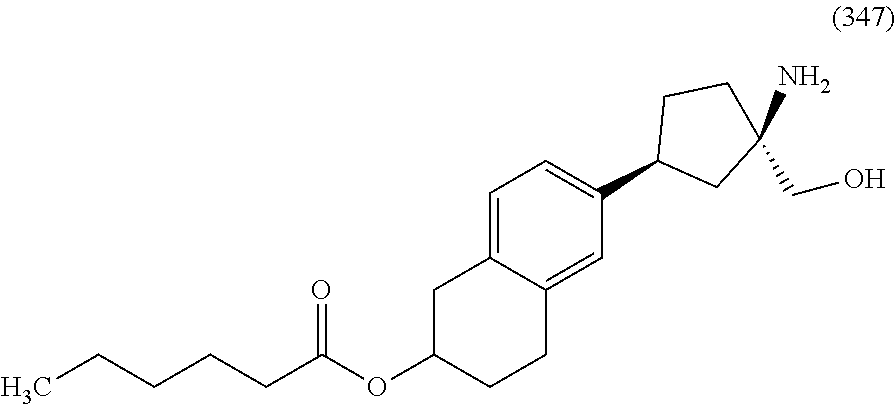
C1=C2C(=CC(C3CC(N)(CO)CC3)=C1)CCC(OC(CCCCC)=O)C2
